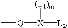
C[Q][X]([(L1)m])[L2]
